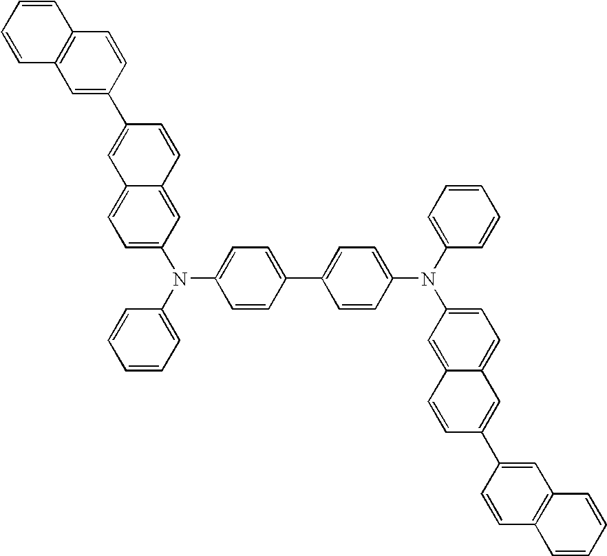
C1(C2=CC=C(N(C3=CC=CC=C3)C3=CC=C4C(=C3)C=CC(C3=CC5=C(C=C3)C=CC=C5)=C4)C=C2)=CC=C(N(C2=CC=CC=C2)C2=CC=C3C(=C2)C=CC(C2=CC4=C(C=C2)C=CC=C4)=C3)C=C1
